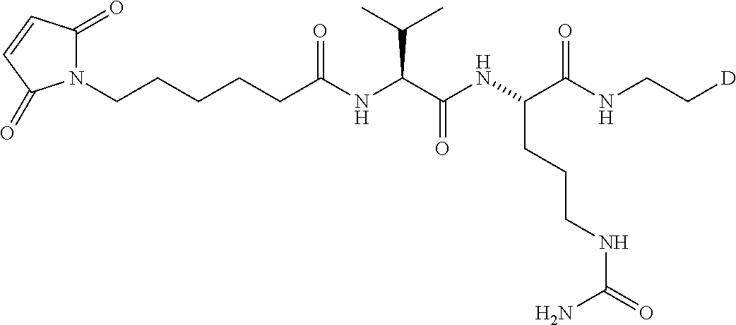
N1(CCCCCC(NC(C(NC(C(NCC[D])=O)CCCNC(N)=O)=O)C(C)C)=O)C(=O)C=CC1=O
